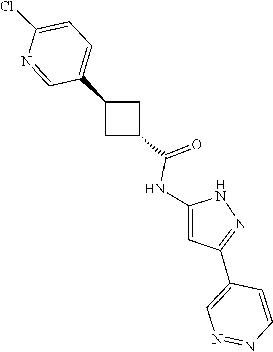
N1C(NC(C2CC(C3=CC=C(Cl)N=C3)C2)=O)=CC(C2=CN=NC=C2)=N1
